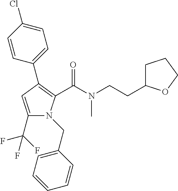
C1(C2=C(C(N(CCC3CCCO3)C)=O)N(CC3=CC=CC=C3)C(C(F)(F)F)=C2)=CC=C(Cl)C=C1
